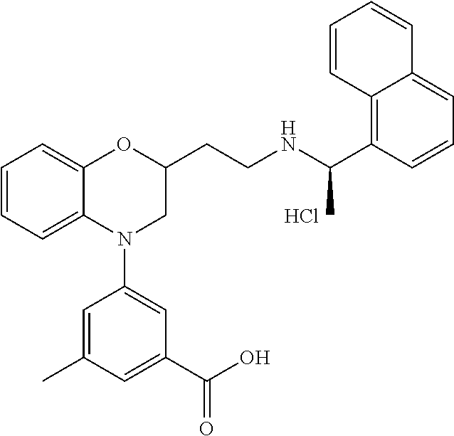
Cl.C1=CC=C2C(=C1)OC(CCNC(C1=C3C(=CC=C1)C=CC=C3)C)CN2C1=CC(C(O)=O)=CC(C)=C1
